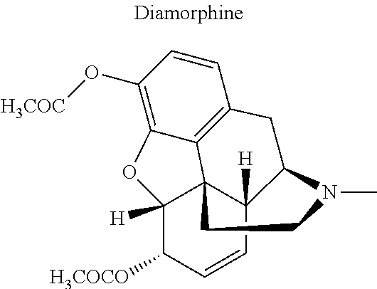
C1(O[H3COC])=C2C3=C(C=C1)CC1C4([H])C3(C([H])(O2)C([H3COCO])C=C4)CCN1C
